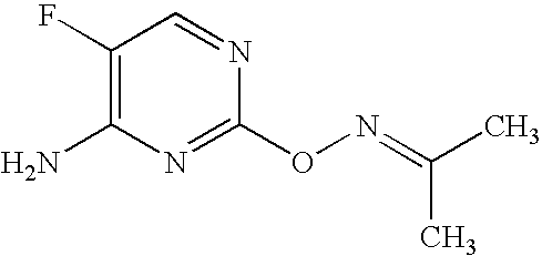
C1(F)=C(N)N=C(ON=C(C)C)N=C1
